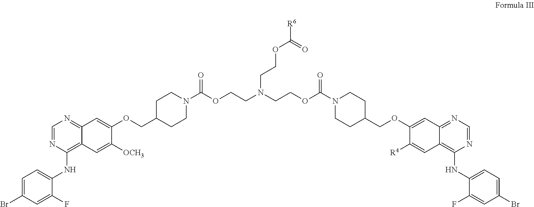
C1=NC(NC2=CC=C(Br)C=C2F)=C2C(=N1)C=C(OCC1CCN(C(OCCN(CCOC(N3CCC(COC4=CC5=NC=NC(NC6=CC=C(Br)C=C6F)=C5C=C4[R4])CC3)=O)CCOC([R6])=O)=O)CC1)C([OCH3])=C2
